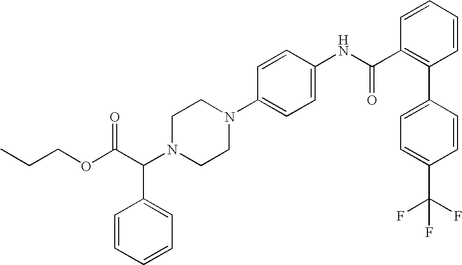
CCCOC(C(N1CCN(C2=CC=C(NC(C3=C(C4=CC=C(C(F)(F)F)C=C4)C=CC=C3)=O)C=C2)CC1)C1=CC=CC=C1)=O
